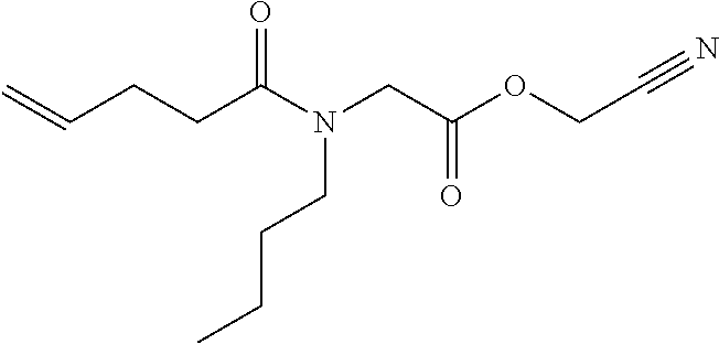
C=CCCC(N(CC(OCC#N)=O)CCCC)=O
